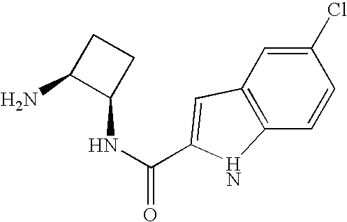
C(NC1CCC1N)(=O)C1=CC2=C(C=CC(Cl)=C2)N1
